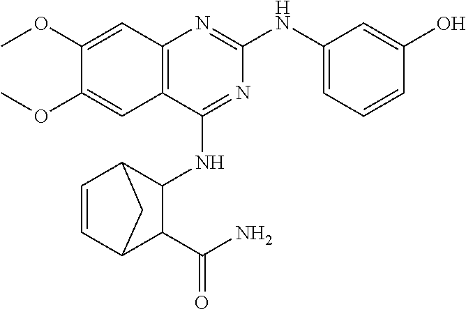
COC1=CC2=C(C=C1OC)C(NC1C3C=CC(C1C(N)=O)C3)=NC(NC1=CC=CC(O)=C1)=N2
